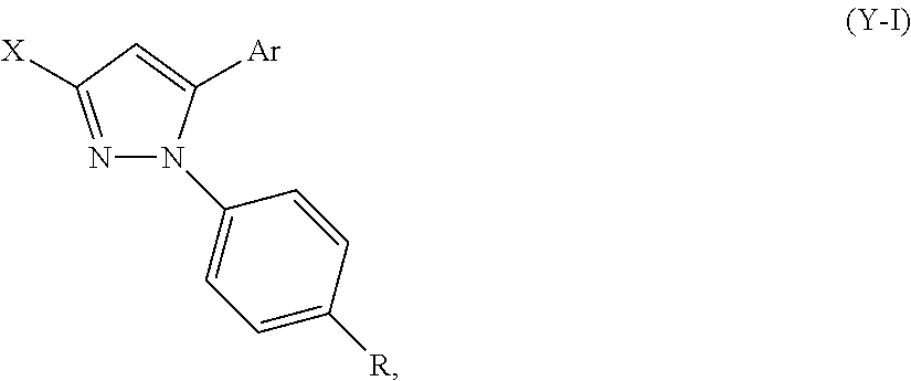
N1=C([X])C=C([Ar])N1C1=CC=C([R])C=C1
